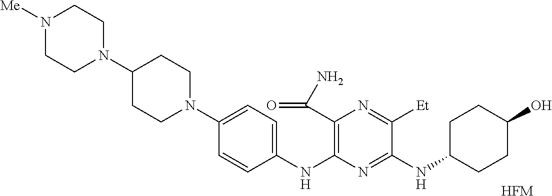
[HFM].C1(N2CCN([Me])CC2)CCN(C2=CC=C(NC3=C(C(=O)N)N=C([Et])C(NC4CCC(O)CC4)=N3)C=C2)CC1
